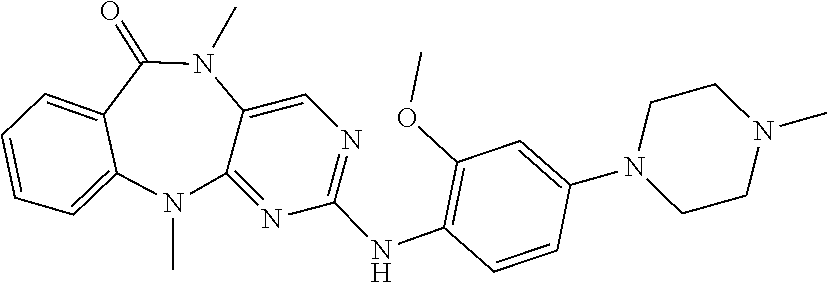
N1(C)C2=NC(NC3=C(OC)C=C(N4CCN(C)CC4)C=C3)=NC=C2N(C)C(=O)C2=CC=CC=C12
